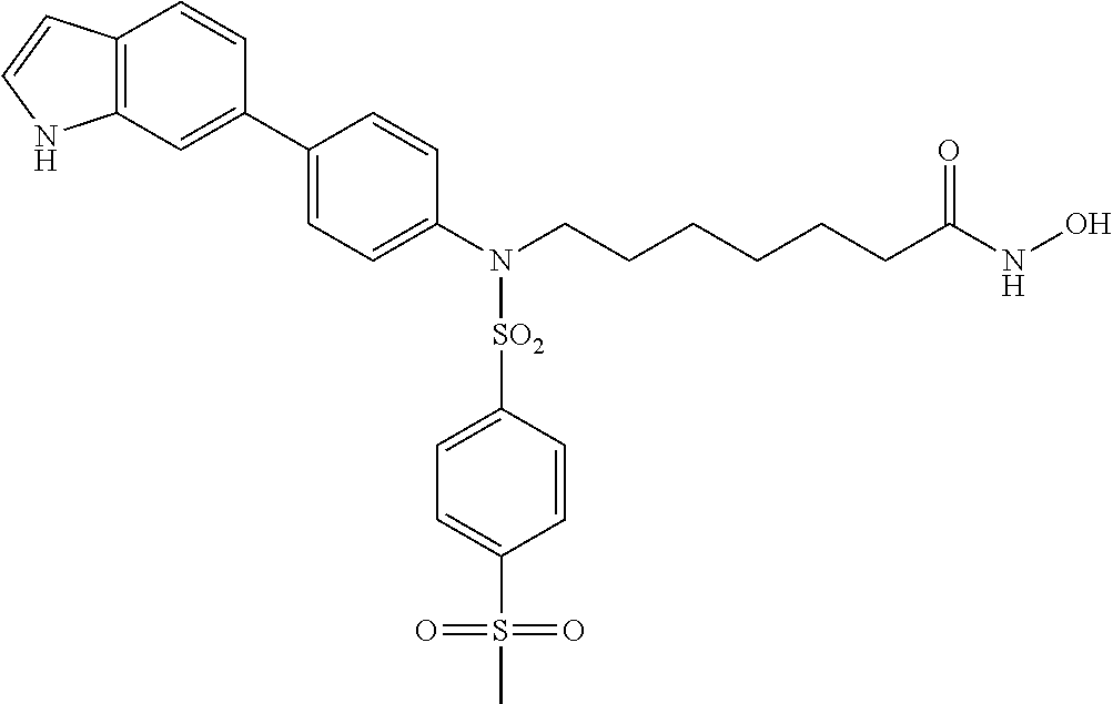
C1(C2=CC3=C(C=C2)C=CN3)=CC=C(N(CCCCCCC(NO)=O)[SO2]C2=CC=C(S(C)(=O)=O)C=C2)C=C1
